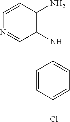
C1=CC(Cl)=CC=C1NC1=C(N)C=CN=C1
